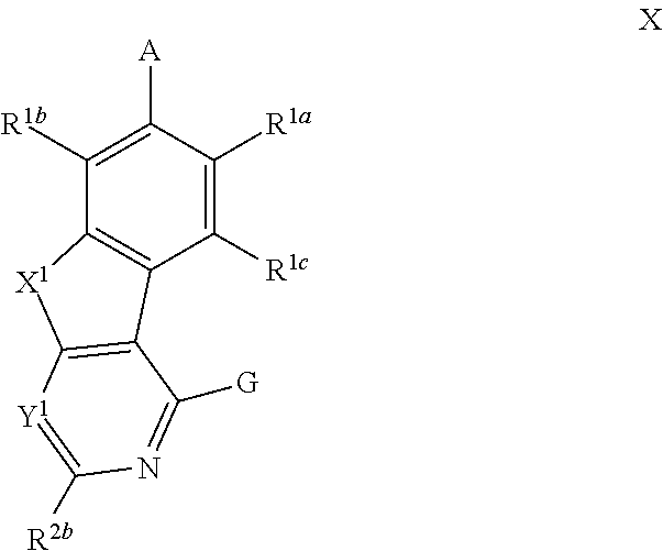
C1([R1c])=C([R1a])C([A])=C([R1b])C2=C1C1=C([X1]2)[Y1]=C([R2b])N=C1[G]
